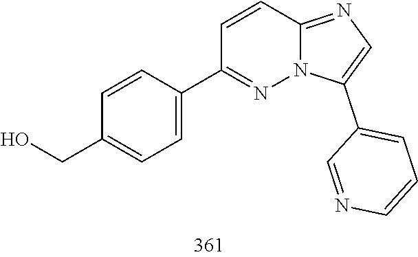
C1(C2=CC=C(CO)C=C2)=NN2C(=NC=C2C2=CC=CN=C2)C=C1
